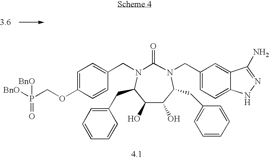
N1(CC2=CC=C(OCP([BnO])(=O)[BnO])C=C2)C(CC2=CC=CC=C2)C(O)C(O)C(CC2=CC=CC=C2)N(CC2=CC=C3C(=C2)C(N)=NN3)C1=O
